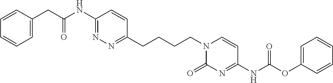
C1=CC=C(CC(NC2=NN=C(CCCCN3C(=O)N=C(NC(OC4=CC=CC=C4)=O)C=C3)C=C2)=O)C=C1
